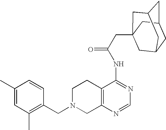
C1N(CC2=C(C)C=C(C)C=C2)CC2=C(C1)C(NC(=O)CC13CC4CC(CC(C1)C4)C3)=NC=N2
